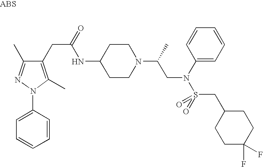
C1=CC(N2C(C)=C(CC(=O)NC3CCN(C(C)CN(S(=O)(CC4CCC(F)(F)CC4)=O)C4=CC=CC=C4)CC3)C(C)=N2)=CC=C1
